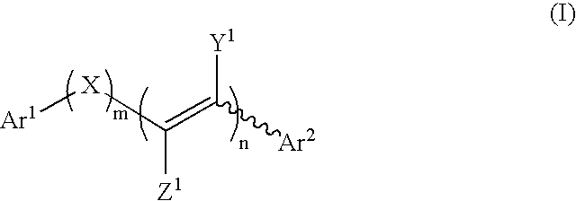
[Ar1][X]C(=C([Ar2])[Y1])[Z1]
